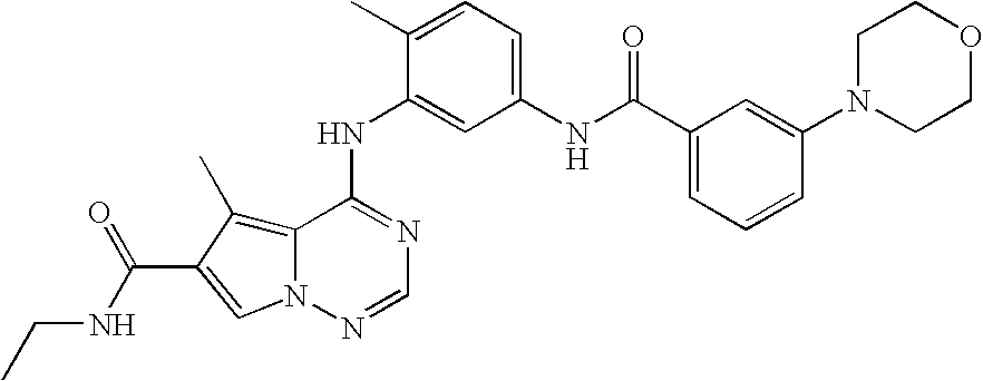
CCNC(=O)C1=CN2C(=C1C)C(NC1=CC(NC(C3=CC=CC(N4CCOCC4)=C3)=O)=CC=C1C)=NC=N2
